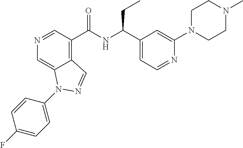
N1=CC(C(NC(C2=CC=NC(N3CCN(C)CC3)=C2)CC)=O)=C2C(=C1)N(C1=CC=C(F)C=C1)N=C2
